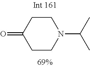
C1CC(=O)CCN1C(C)C
